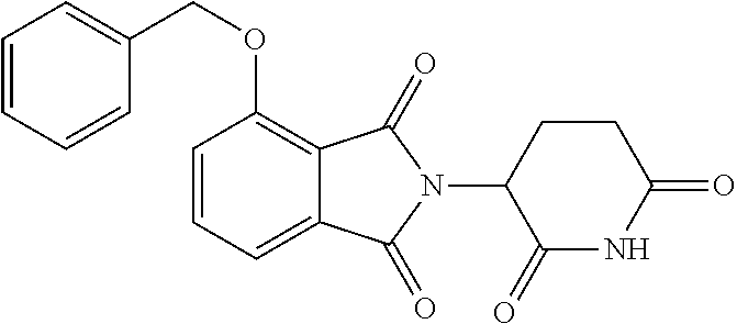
C1=CC=C2C(=C1OCC1=CC=CC=C1)C(=O)N(C1C(=O)NC(=O)CC1)C2=O
